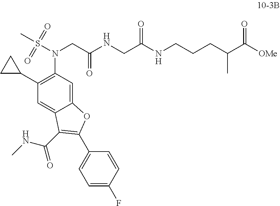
N(CC(NCC(NCCCC(C([OMe])=O)C)=O)=O)(S(C)(=O)=O)C1=C(C2CC2)C=C2C(=C1)OC(C1=CC=C(F)C=C1)=C2C(NC)=O
